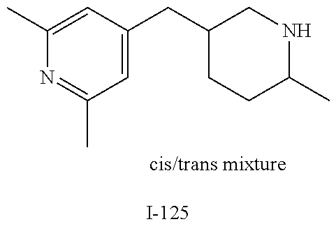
C1(C)=CC(CC2CCC(C)NC2)=CC(C)=N1
